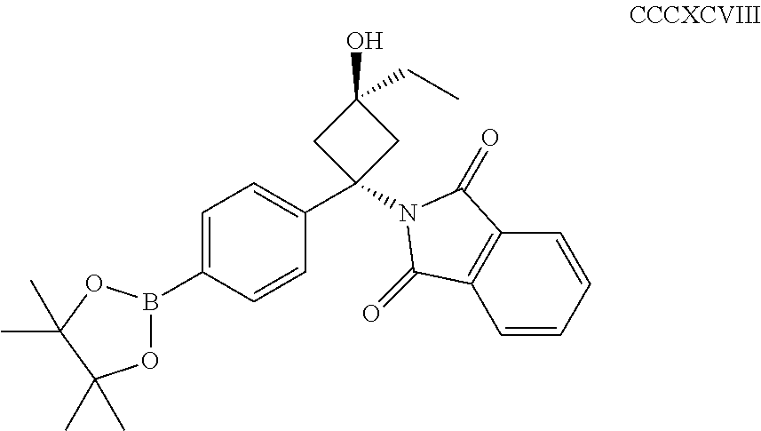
C1=C(B2OC(C)(C)C(C)(C)O2)C=CC(C2(N3C(=O)C4=C(C=CC=C4)C3=O)CC(O)(CC)C2)=C1
